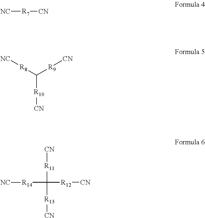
[R7]([NC])[CN].C([R10][CN])([R8][NC])[R9][CN].[CN][R11]C([R12][CN])([R14][NC])[R13][CN]
